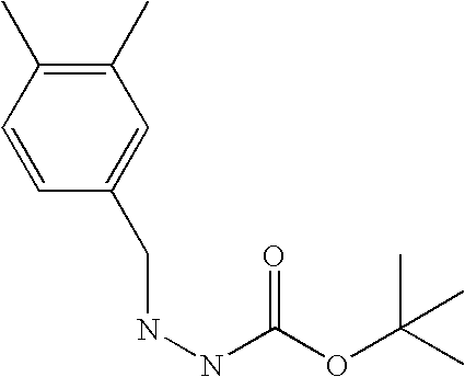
C1(C)=C(C)C=CC(CNNC(OC(C)(C)C)=O)=C1
